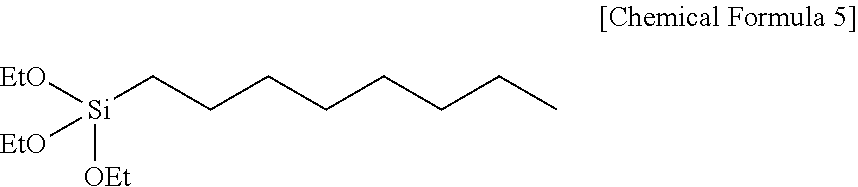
[EtO][Si](CCCCCCCC)([OEt])[EtO]
